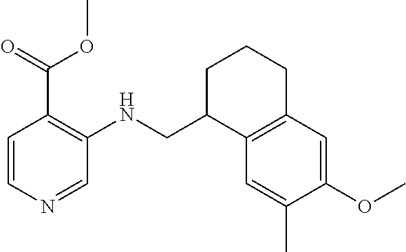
C1=C(C)C(OC)=CC2=C1C(CNC1=C(C(OC)=O)C=CN=C1)CCC2
